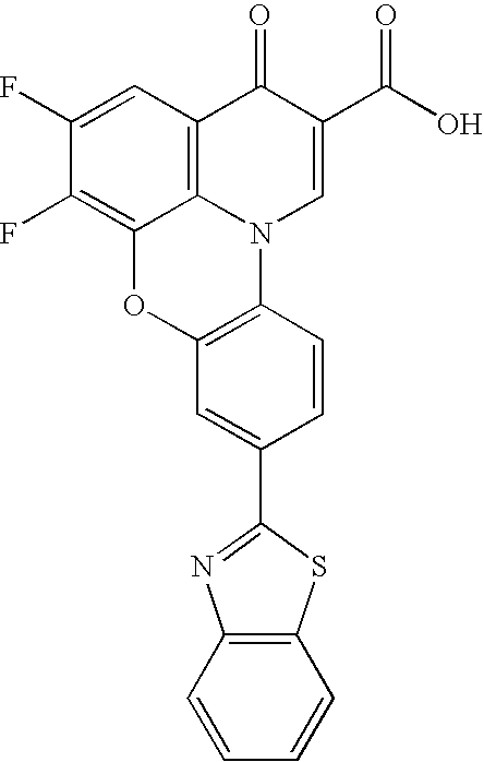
C12=C(F)C(F)=CC3=C1N(C1=C(O2)C=C(C2=NC4=C(S2)C=CC=C4)C=C1)C=C(C(=O)O)C3=O
